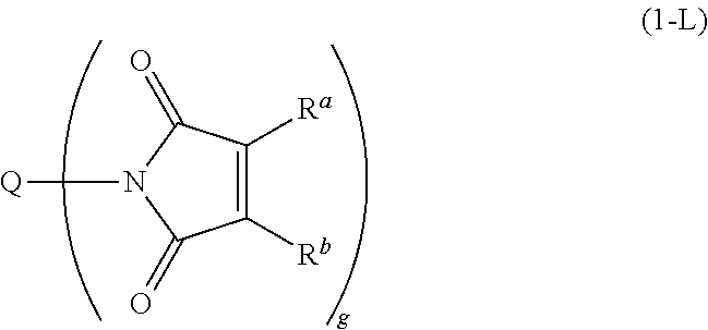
C1([Rb])=C([Ra])C(=O)N([Q])C1=O
